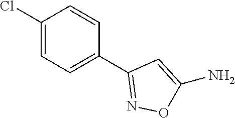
C1=C(Cl)C=CC(C2=NOC(N)=C2)=C1
